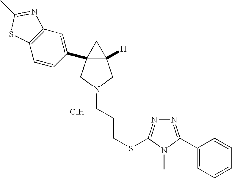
Cl.C12([H])CN(CCCSC3=NN=C(C4=CC=CC=C4)N3C)CC1(C1=CC3=C(C=C1)SC(C)=N3)C2
